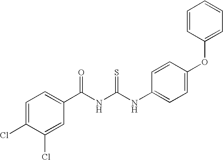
C(NC(NC1=CC=C(OC2=CC=CC=C2)C=C1)=S)(=O)C1=CC=C(Cl)C(Cl)=C1
